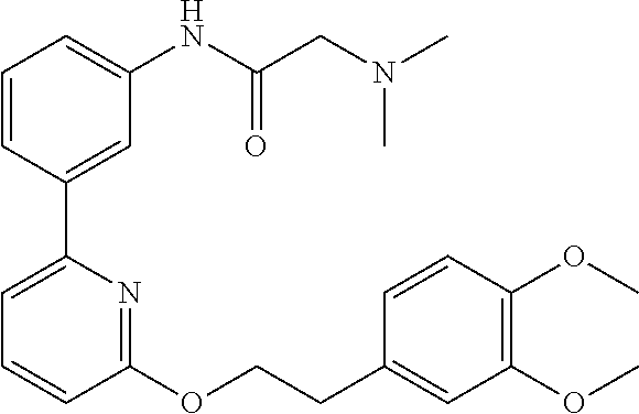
C1=CC(C2=CC=CC(OCCC3=CC(OC)=C(OC)C=C3)=N2)=CC(NC(CN(C)C)=O)=C1
